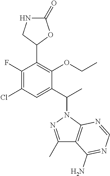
C1(C(C)N2N=C(C)C3=C2N=CN=C3N)=CC(Cl)=C(F)C(C2OC(=O)NC2)=C1OCC
